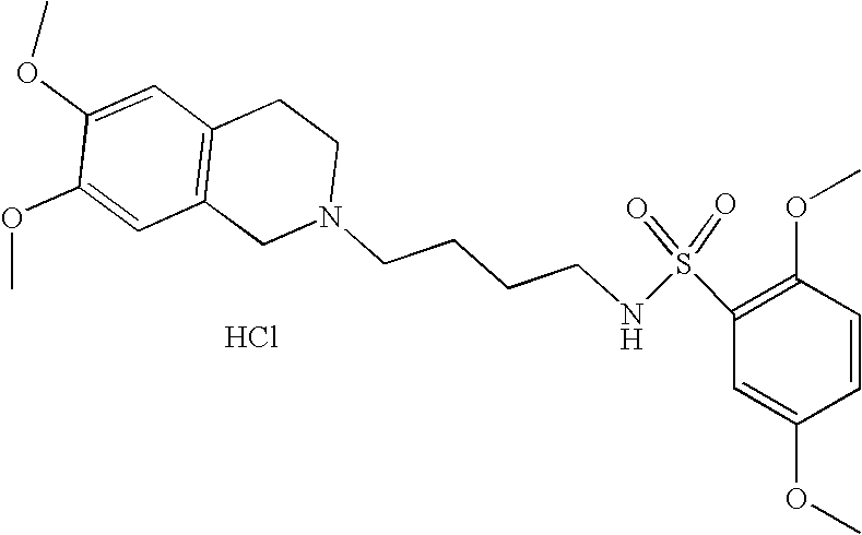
C1=C(OC)C(OC)=CC2=C1CCN(CCCCNS(=O)(=O)C1=C(OC)C=CC(OC)=C1)C2.Cl
